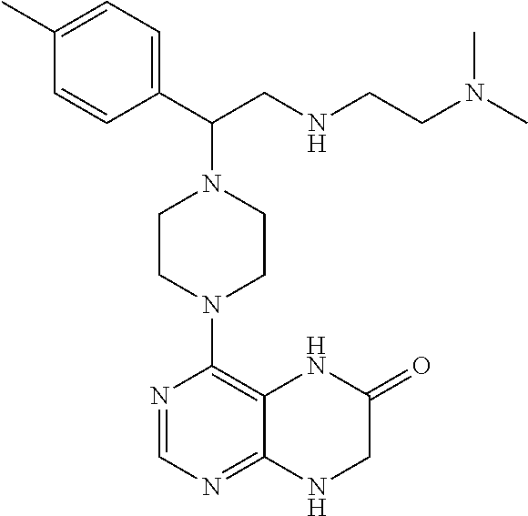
C(CNCCN(C)C)(N1CCN(C2=C3NC(=O)CNC3=NC=N2)CC1)C1=CC=C(C)C=C1
